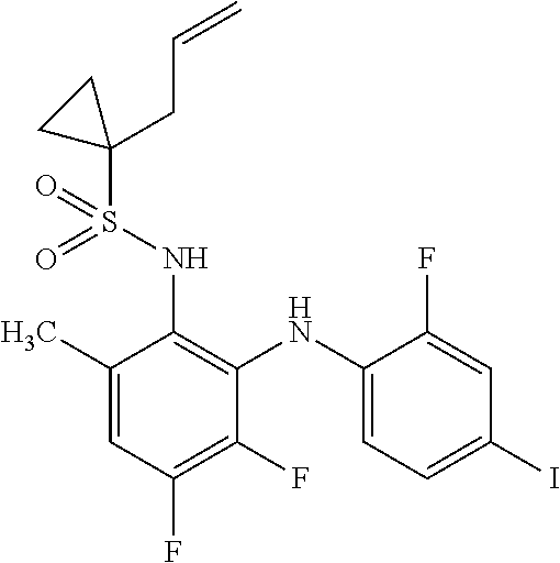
C1(C)=CC(F)=C(F)C(NC2=CC=C(I)C=C2F)=C1NS(=O)(=O)C1(CC=C)CC1
